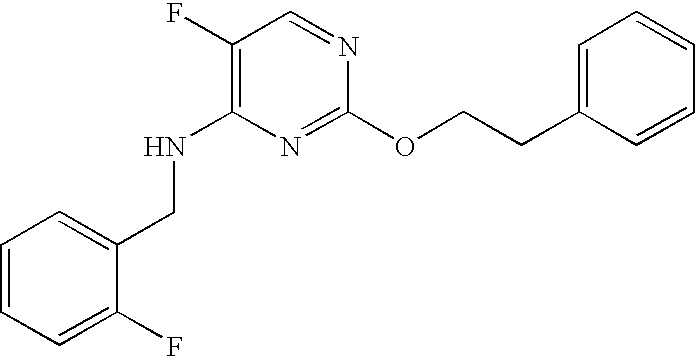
C1=CC=C(F)C(CNC2=C(F)C=NC(OCCC3=CC=CC=C3)=N2)=C1
